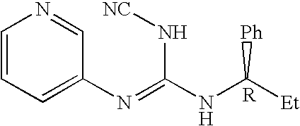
C1=CC=C(N=C(NC([Et])[Ph])N[NC])C=N1
